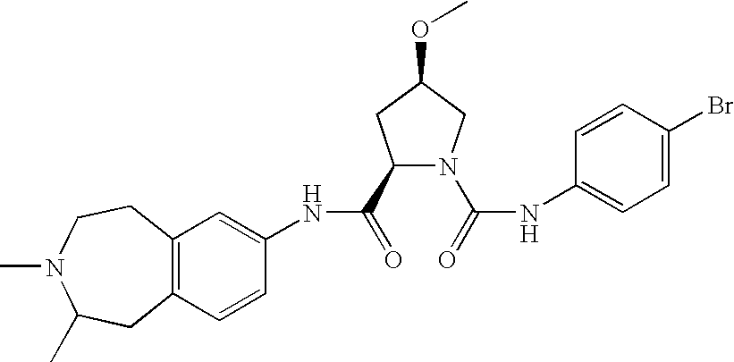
C12=C(C=CC(NC(=O)C3N(C(=O)NC4=CC=C(Br)C=C4)CC(OC)C3)=C1)CC(C)N(C)CC2
